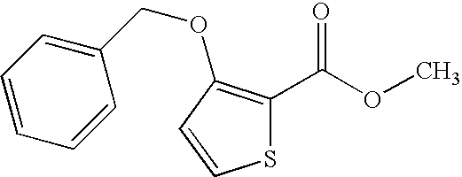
S1C(C(OC)=O)=C(OCC2=CC=CC=C2)C=C1
